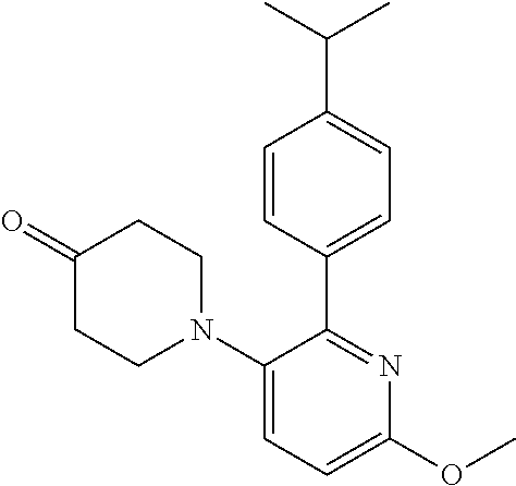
C1=CC(C2=NC(OC)=CC=C2N2CCC(=O)CC2)=CC=C1C(C)C
